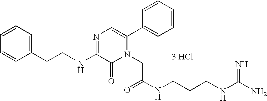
N(C1=NC=C(C2=CC=CC=C2)N(CC(NCCCNC(N)=N)=O)C1=O)CCC1=CC=CC=C1.[3 HCl]
